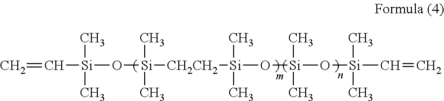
C=C[Si](O[Si]([CH2CH2][Si](O[Si](O[Si](C=C)(C)C)(C)C)(C)C)(C)C)(C)C
